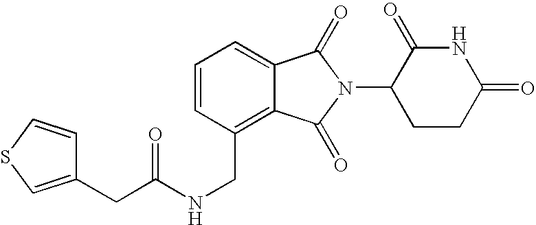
N(CC1=C2C(=CC=C1)C(=O)N(C1CCC(=O)NC1=O)C2=O)C(=O)CC1=CSC=C1
